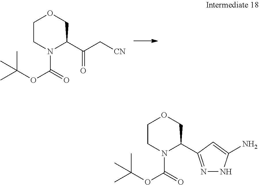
C1CN(C(=O)OC(C)(C)C)C(C(C[CN])=O)CO1.C1CN(C(=O)OC(C)(C)C)C(C2=NNC(N)=C2)CO1
